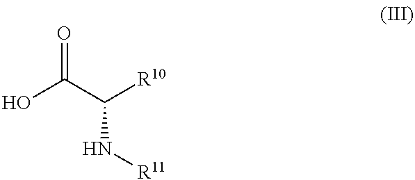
OC(C([R10])N[R11])=O
